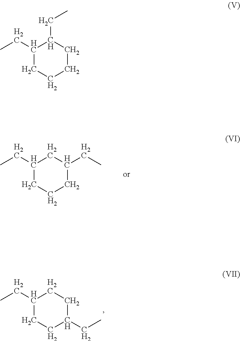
C1(CC)CCCC(CC)C1.C1(CC)CCC(CC)CC1.C1(CC)CCCCC1CC
